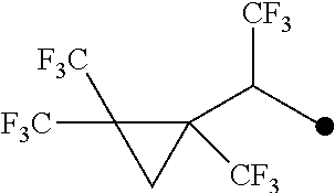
C1([CF3])(C(C)[CF3])C([F3C])([F3C])C1
